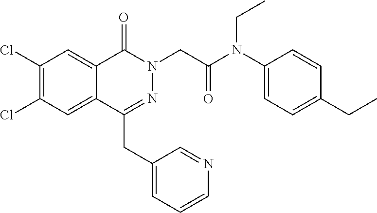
C1(Cl)=C(Cl)C=C2C(=C1)C(=O)N(CC(N(C1=CC=C(CC)C=C1)CC)=O)N=C2CC1=CC=CN=C1
